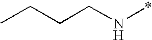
CCCCN*
